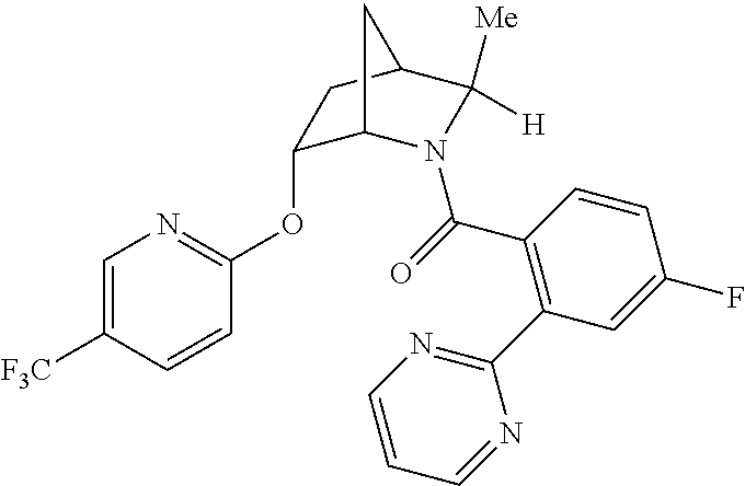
C1(OC2=NC=C([F3C])C=C2)C2N(C(=O)C3=C(C4=NC=CC=N4)C=C(F)C=C3)C([Me])([H])C(C1)C2
